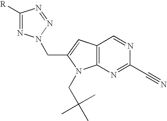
[R]C1=NN(CC2=CC3=C(N2CC(C)(C)C)N=C(C#N)N=C3)N=N1
